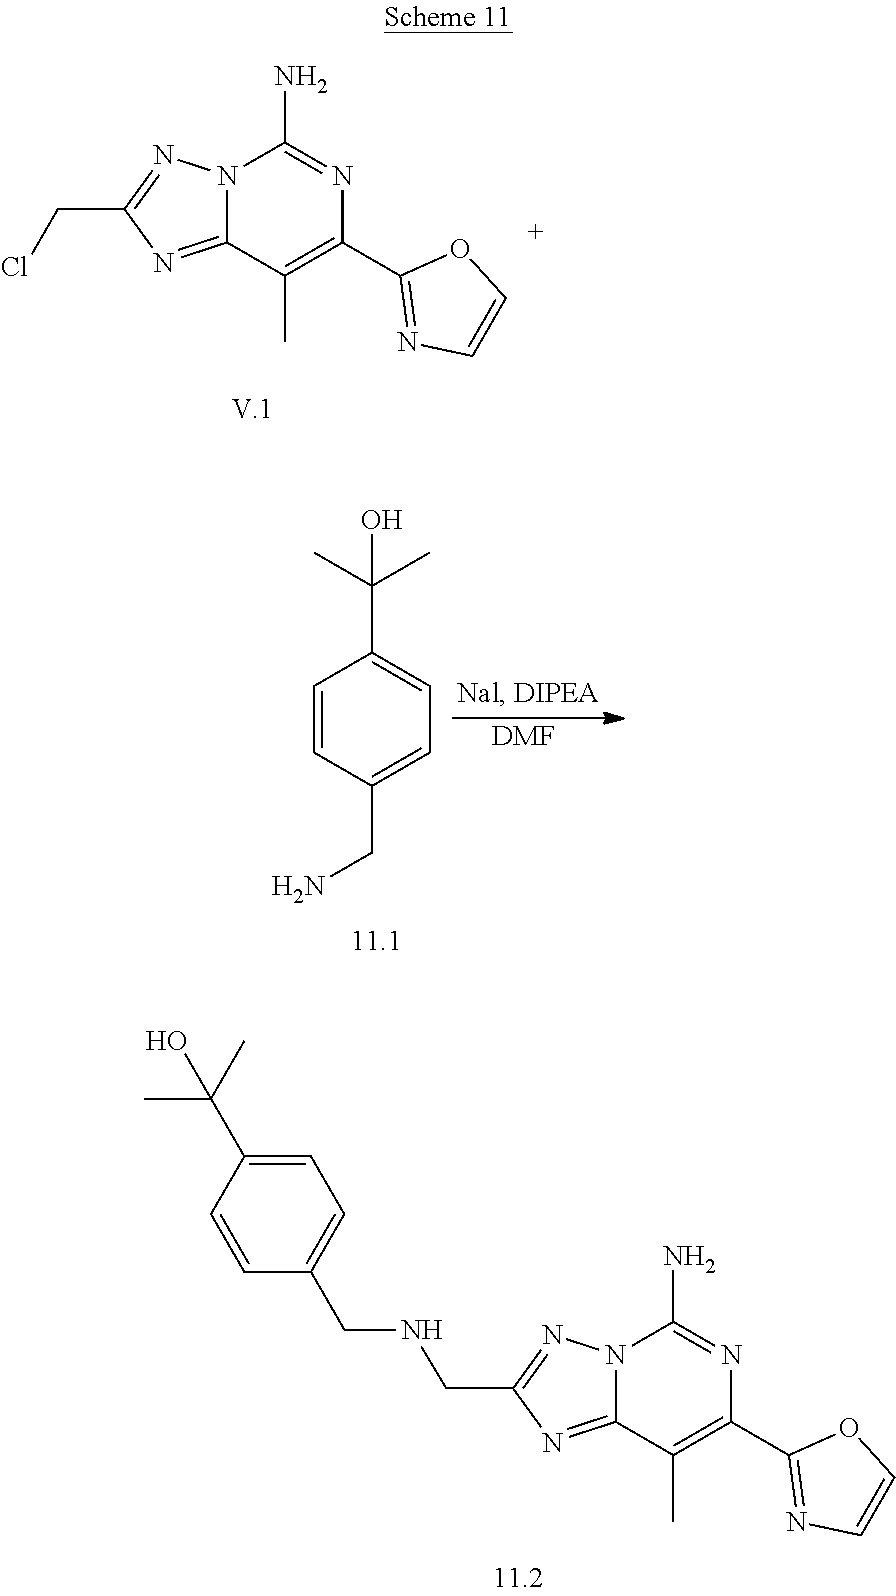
N12C(=NC(CCl)=N1)C(C)=C(C1=NC=CO1)N=C2N.[DMF].C1=CC(CN)=CC=C1C(C)(C)O.C1=CC(C(C)(C)O)=CC=C1CNCC1=NN2C(=N1)C(C)=C(C1=NC=CO1)N=C2N
